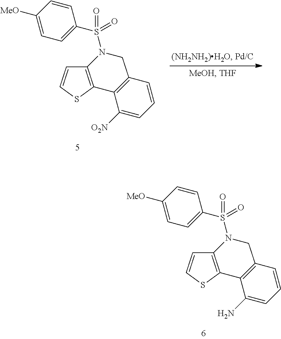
C12=C(SC=C1)C1=C(CN2S(=O)(=O)C2=CC=C([MeO])C=C2)C=CC=C1N.C12=C(SC=C1)C1=C(CN2S(=O)(=O)C2=CC=C([MeO])C=C2)C=CC=C1[O2N]
